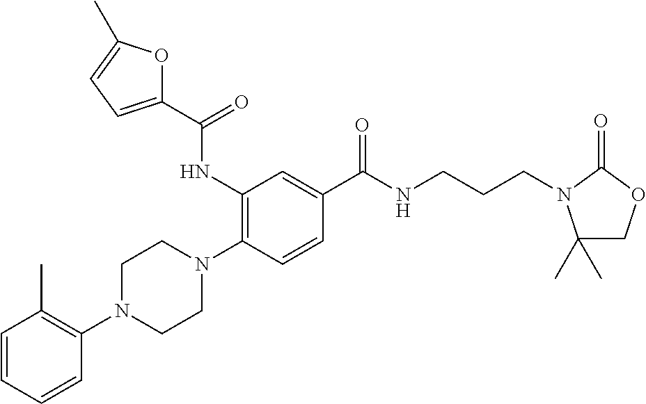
C1=CC=CC(N2CCN(C3=C(NC(C4=CC=C(C)O4)=O)C=C(C(NCCCN4C(C)(C)COC4=O)=O)C=C3)CC2)=C1C
